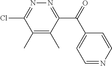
C1(C)=C(C)C(C(=O)C2=CC=NC=C2)=NN=C1Cl
